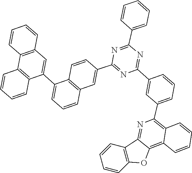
C1=CC(C2=NC(C3=CC(C4=C5C(=C6C(=N4)C4=C(O6)C=CC=C4)C=CC=C5)=CC=C3)=NC(C3=CC=CC=C3)=N2)=CC2=C1C(C1=CC3=C(C=CC=C3)C3=C1C=CC=C3)=CC=C2
